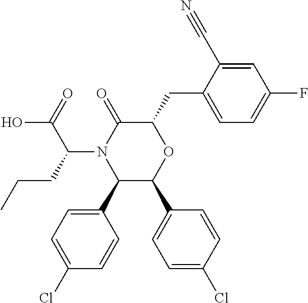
C1(C2=CC=C(Cl)C=C2)C(C2=CC=C(Cl)C=C2)OC(CC2=CC=C(F)C=C2C#N)C(=O)N1C(C(=O)O)CCC
